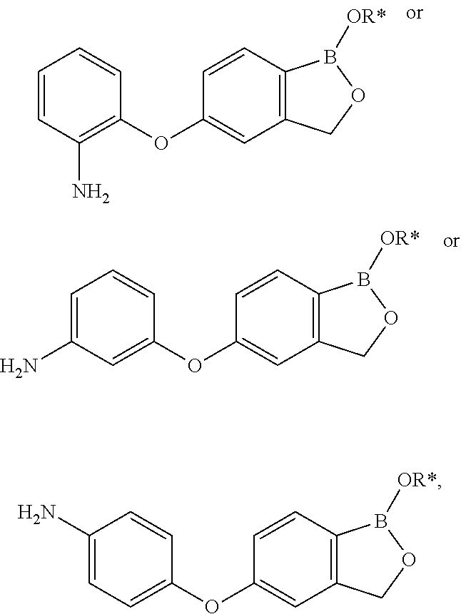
C1=CC(N)=C(OC2=CC3=C(C=C2)B([OR*])OC3)C=C1.C1(N)=CC=CC(OC2=CC3=C(C=C2)B([OR*])OC3)=C1.C1=C(N)C=CC(OC2=CC3=C(C=C2)B([OR*])OC3)=C1
